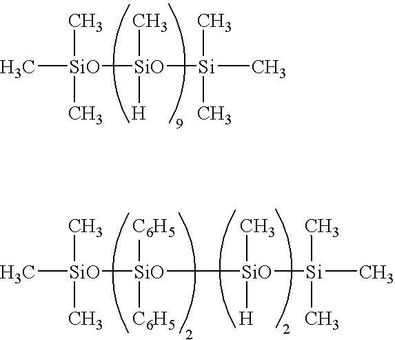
C[SiO](C)(C)[SiO](C)([H])[Si](C)(C)C.C[SiO](C)(C)[SiO]([SiO]([Si](C)(C)C)(C)[H])([C6H5])[C6H5]
